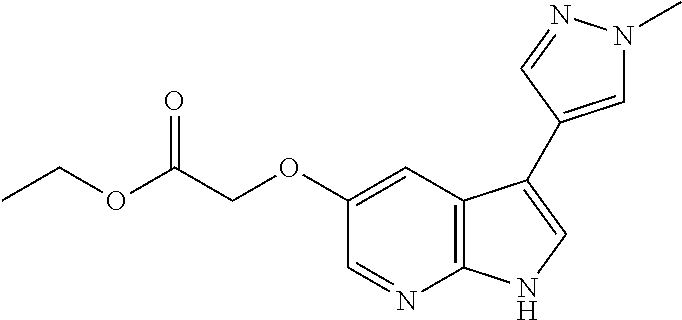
C1=NC2=C(C=C1OCC(OCC)=O)C(C1=CN(C)N=C1)=CN2
